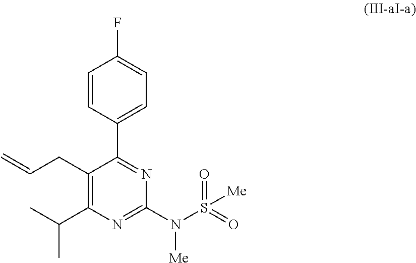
C1(N(S(=O)(=O)[Me])[Me])=NC(C(C)C)=C(CC=C)C(C2=CC=C(F)C=C2)=N1
